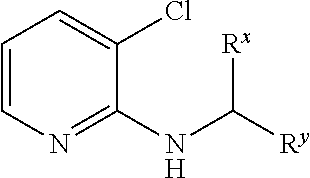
C1=CN=C(NC([Ry])[Rx])C(Cl)=C1
